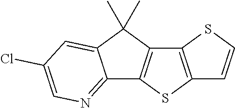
C12=NC=C(Cl)C=C1C(C)(C)C1=C2SC2=C1SC=C2
